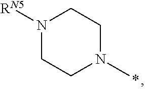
N1([RN5])CCN(C)CC1
